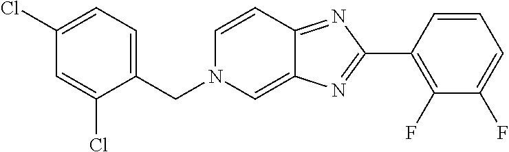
C1(Cl)=CC=C(CN2C=C3C(=NC(C4=C(F)C(F)=CC=C4)=N3)C=C2)C(Cl)=C1
